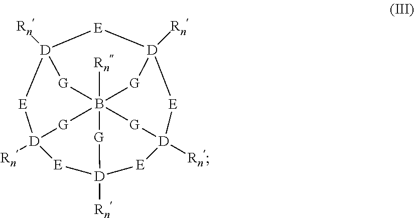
[E]1[D]2([Rn])[E][D]3([Rn])[G]B45([Rn])([G][D]1([Rn])[E][D]([Rn])([G]4)[E][D]([Rn])([G]5)[E]3)[G]2
